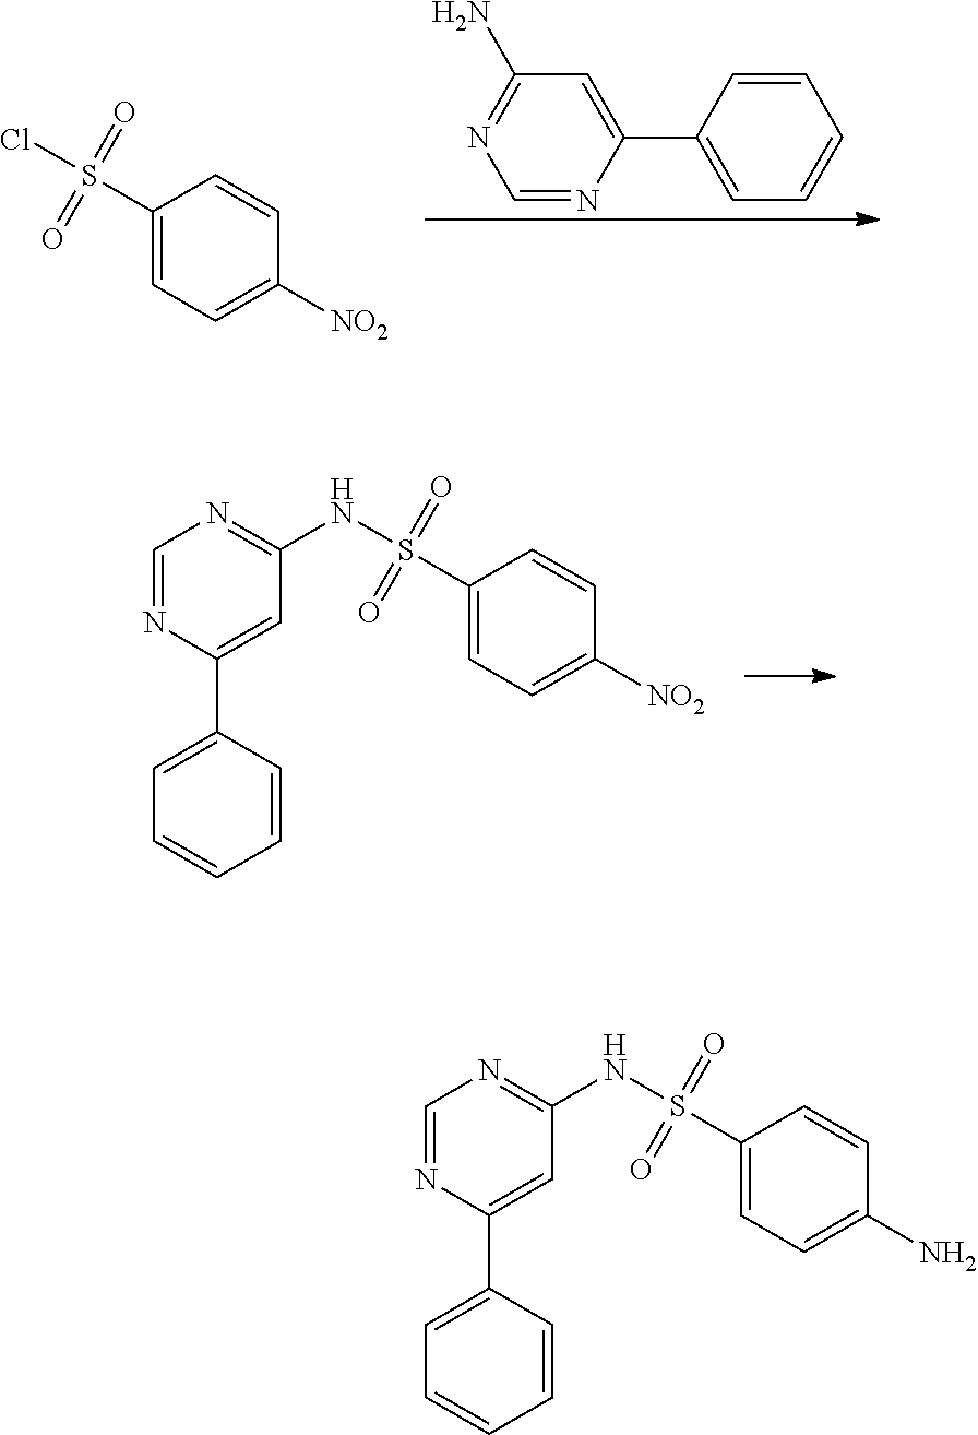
C1(S(=O)(=O)Cl)=CC=C([NO2])C=C1.C1=NC(C2=CC=CC=C2)=CC(N)=N1.C1(S(=O)(=O)NC2=NC=NC(C3=CC=CC=C3)=C2)=CC=C([NO2])C=C1.C1(S(=O)(=O)NC2=NC=NC(C3=CC=CC=C3)=C2)=CC=C(N)C=C1
